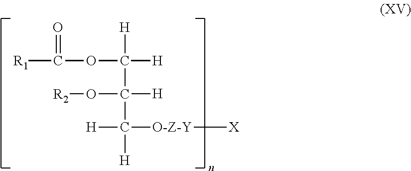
[R1]C(=O)OC([H])([H])C([H])(O[R2])C([H])([H])[O-Z-Y][X]
